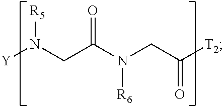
[Y]N(CC(N(CC([T2])=O)[R6])=O)[R5]
